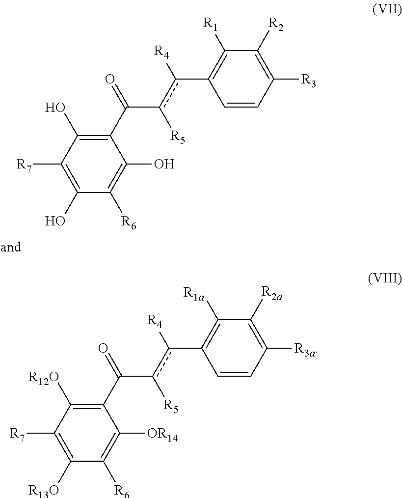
[R5]c(C(C1=C([R12O])C([R7])=C([R13O])C([R6])=C1[OR14])=O)c(C1=C([R1a])C([R2a])=C([R3a])C=C1)[R4].[R5]c(C(C1=C(O)C([R7])=C(O)C([R6])=C1O)=O)c(C1=C([R1])C([R2])=C([R3])C=C1)[R4]
